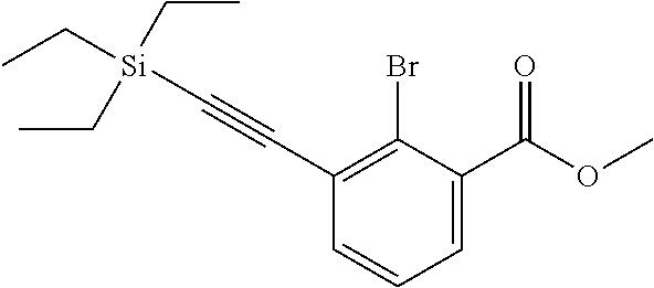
C1=CC=C(C(OC)=O)C(Br)=C1C#C[Si](CC)(CC)CC
